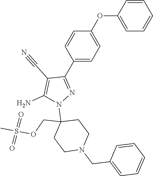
C1=C(OC2=CC=C(C3=NN(C4(COS(=O)(=O)C)CCN(CC5=CC=CC=C5)CC4)C(N)=C3C#N)C=C2)C=CC=C1
